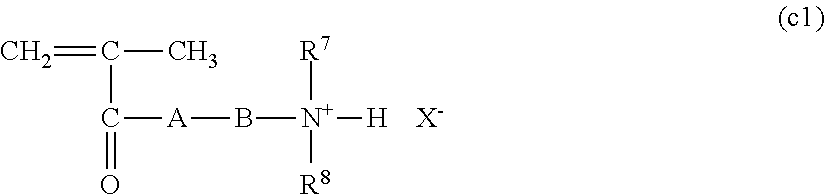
C=C(C)C(=O)[A]B[N+]([H])([R7])[R8].[X-]
